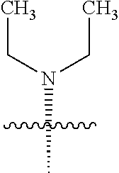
N(C)(CC)CC
